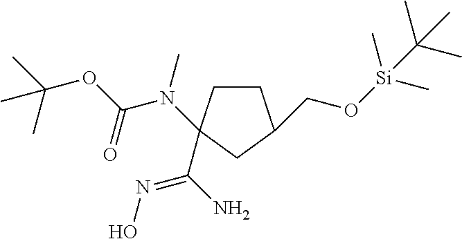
C1CC(C(N)=NO)(N(C)C(OC(C)(C)C)=O)CC1CO[Si](C(C)(C)C)(C)C
